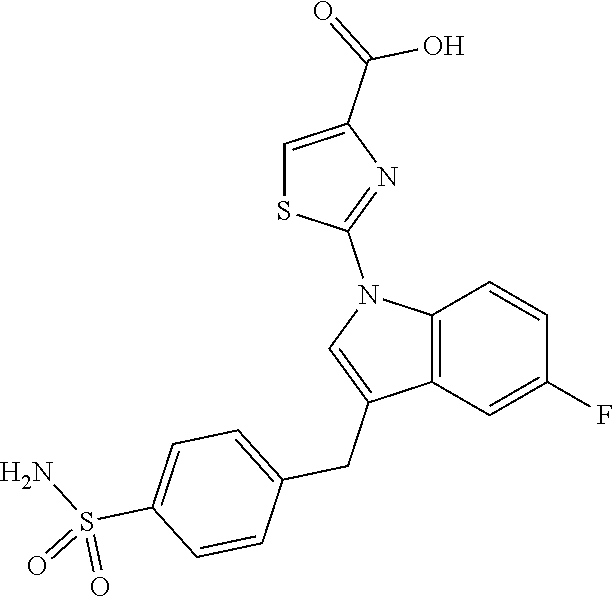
C12=C(C=C(F)C=C1)C(CC1=CC=C(S(N)(=O)=O)C=C1)=CN2C1=NC(C(O)=O)=CS1
